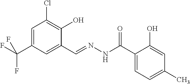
C1=C(C(F)(F)F)C=C(C=NNC(C2=CC=C(C)C=C2O)=O)C(O)=C1Cl
